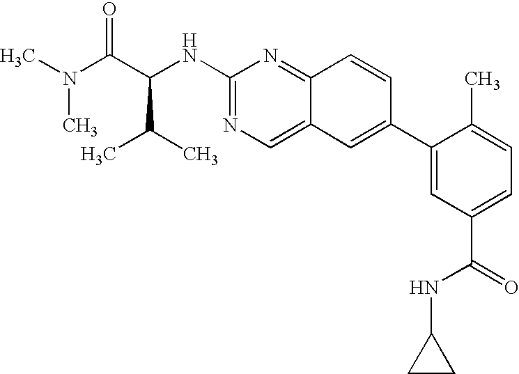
CN(C)C(C(NC1=NC=C2C(=N1)C=CC(C1=CC(C(NC3CC3)=O)=CC=C1C)=C2)C(C)C)=O
